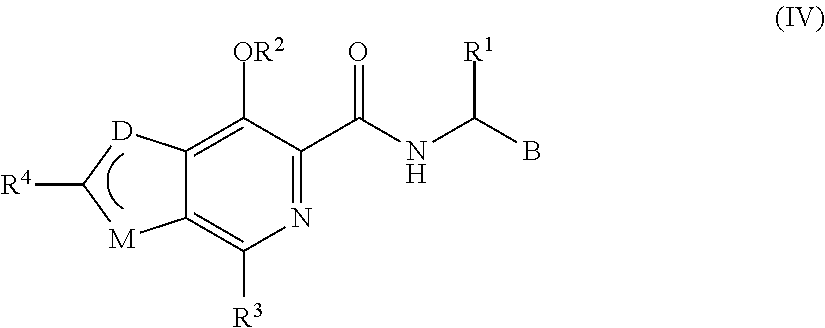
N1=C(C(NC(B)[R1])=O)C([OR2])=C2C(=C1[R3])[M]C([R4])[D]2
